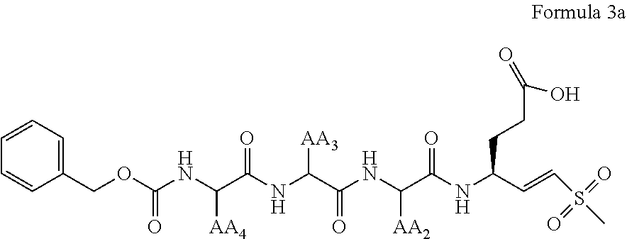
C1(COC(=O)NC(C(NC([AA3])C(NC(C(NC(CCC(=O)O)C=CS(C)(=O)=O)=O)[AA2])=O)=O)[AA4])=CC=CC=C1
